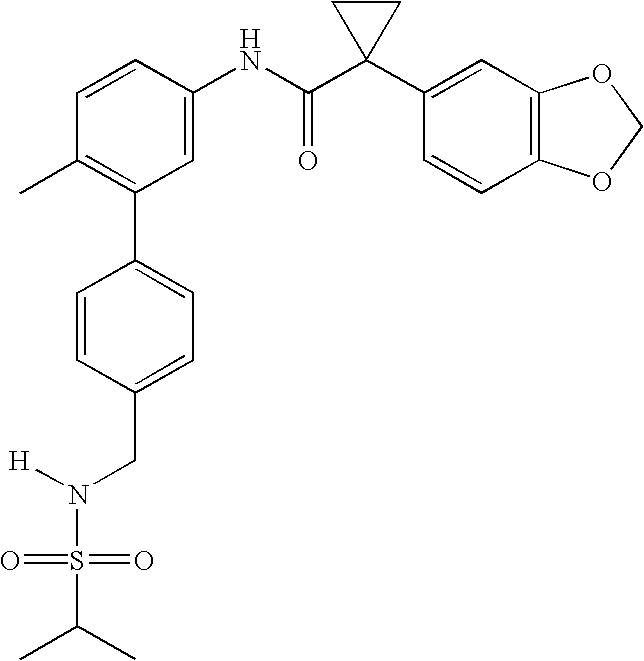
C1(C2=C(C)C=CC(NC(C3(C4=CC5=C(C=C4)OCO5)CC3)=O)=C2)=CC=C(CN([H])S(C(C)C)(=O)=O)C=C1
